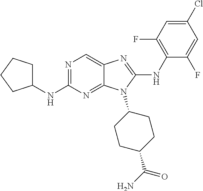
N1=C(NC2CCCC2)N=C2C(=C1)N=C(NC1=C(F)C=C(Cl)C=C1F)N2C1CCC(C(N)=O)CC1
